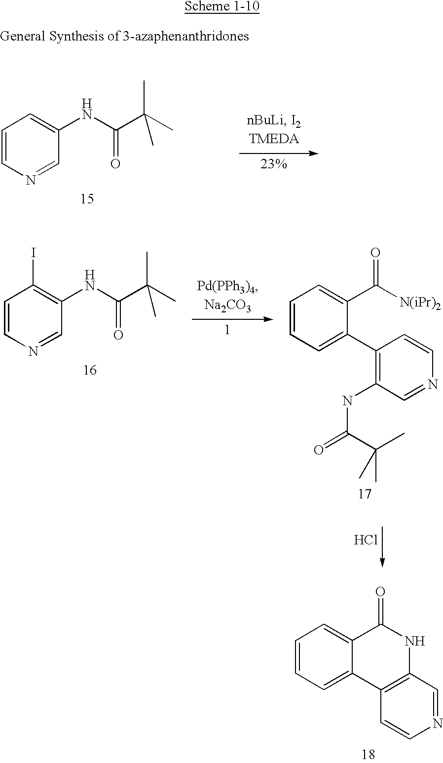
C1=CN=CC(NC(C(C)(C)C)=O)=C1.C1=CC=C2C(=C1)C(=O)NC1=C2C=CN=C1.C1=CC=C(C2=C(NC(=O)C(C)(C)C)C=NC=C2)C(C([N(iPr)2])=O)=C1.C1=CN=CC(NC(C(C)(C)C)=O)=C1I.Cl
